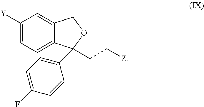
C1([Y])=CC=C2C(=C1)COC2(C1=CC=C(F)C=C1)CC[Z]
